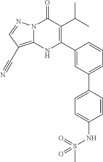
N12C(=C(C#N)C=N1)NC(C1=CC(C3=CC=C(NS(=O)(C)=O)C=C3)=CC=C1)=C(C(C)C)C2=O
